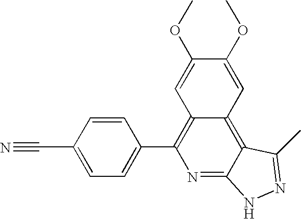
C1=C(C#N)C=CC(C2=C3C(=C4C(=N2)NN=C4C)C=C(OC)C(OC)=C3)=C1
